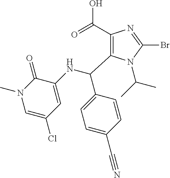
C1(C(=O)O)=C(C(NC2=CC(Cl)=CN(C)C2=O)C2=CC=C(C#N)C=C2)N(C(C)C)C(Br)=N1
